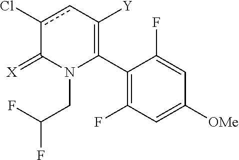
C1(C2=C([Y])cc(Cl)C(=[X])N2CC(F)F)=C(F)C=C([OMe])C=C1F
